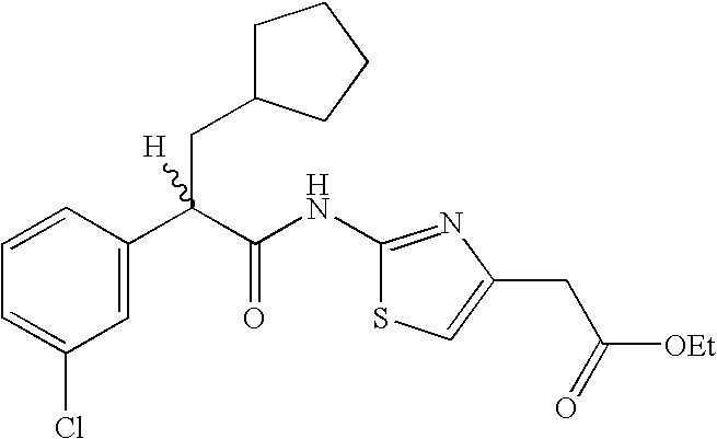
C1=C(C(C(NC2=NC(CC(=O)[OEt])=CS2)=O)(CC2CCCC2)[H])C=CC=C1Cl
